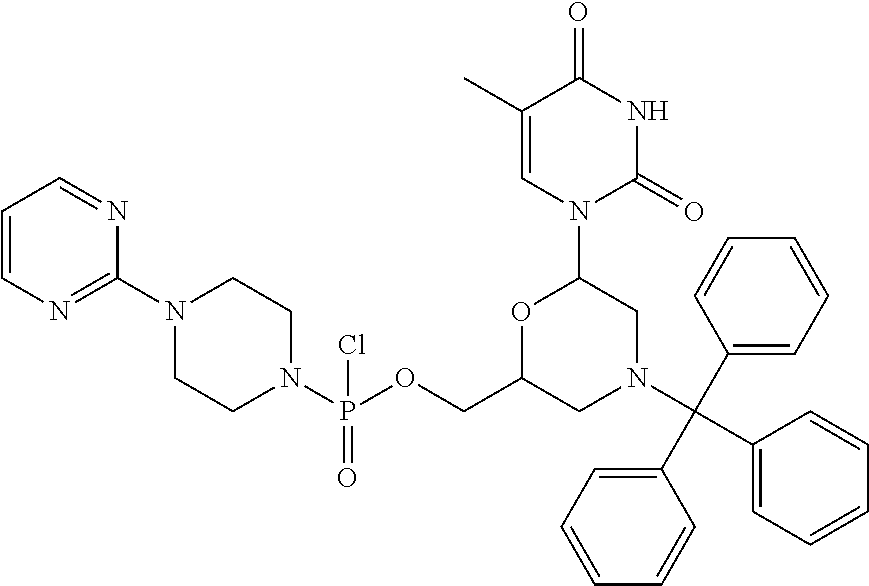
C1(C(C2=CC=CC=C2)(N2CC(N3C(=O)NC(=O)C(C)=C3)OC(COP(N3CCN(C4=NC=CC=N4)CC3)(=O)Cl)C2)C2=CC=CC=C2)=CC=CC=C1
